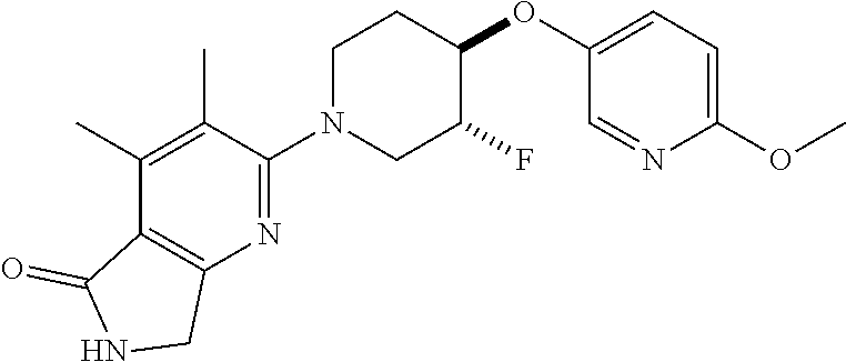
C1(C)=C(C)C(N2CC(F)C(OC3=CC=C(OC)N=C3)CC2)=NC2=C1C(=O)NC2
